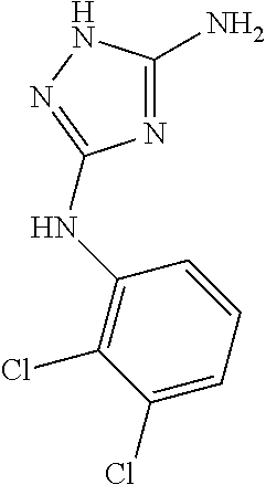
N1=C(N)NN=C1NC1=C(Cl)C(Cl)=CC=C1
